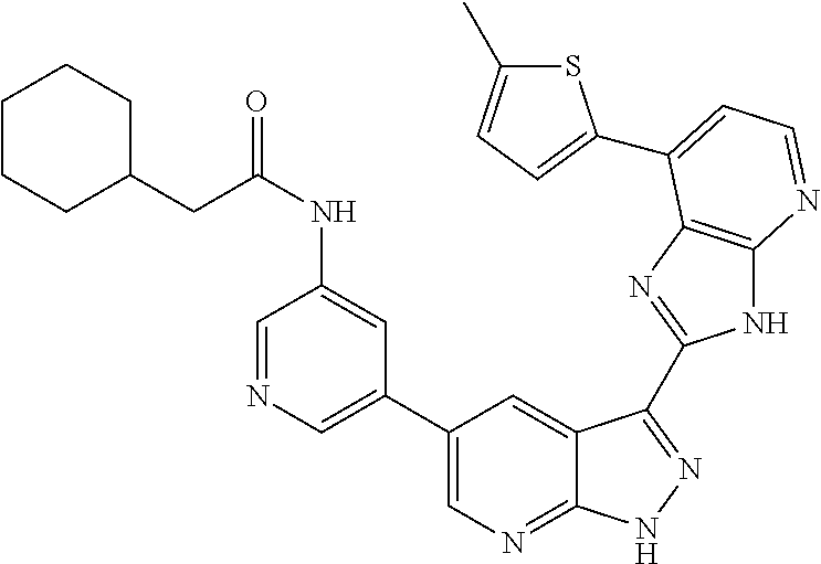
C1(C2=CN=CC(NC(=O)CC3CCCCC3)=C2)=CN=C2C(=C1)C(C1=NC3=C(N1)N=CC=C3C1=CC=C(C)S1)=NN2
